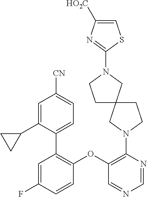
C1(N2CC3(CC2)CCN(C2=NC([HO2C])=CS2)C3)=C(OC2=C(C3=CC=C([CN])C=C3C3CC3)C=C(F)C=C2)C=NC=N1
